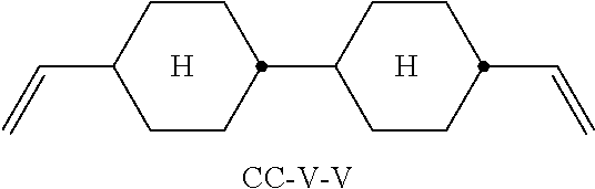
[CC-V-V].[H].[H].C1CC(C2CCC(C=C)CC2)CCC1C=C
